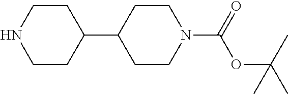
C1CN(C(=O)OC(C)(C)C)CCC1C1CCNCC1
